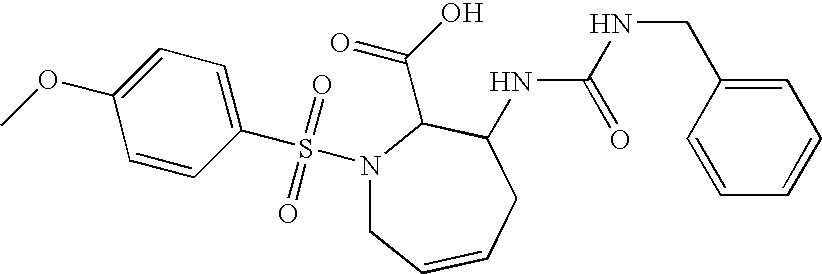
N1(S(C2=CC=C(OC)C=C2)(=O)=O)CC=CCC(NC(NCC2=CC=CC=C2)=O)C1C(O)=O
